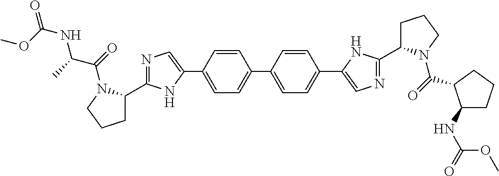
C1=CC(C2=CC=C(C3=CN=C(C4CCCN4C(=O)C(C)NC(OC)=O)N3)C=C2)=CC=C1C1=CN=C(C2CCCN2C(=O)C2C(NC(=O)OC)CCC2)N1
